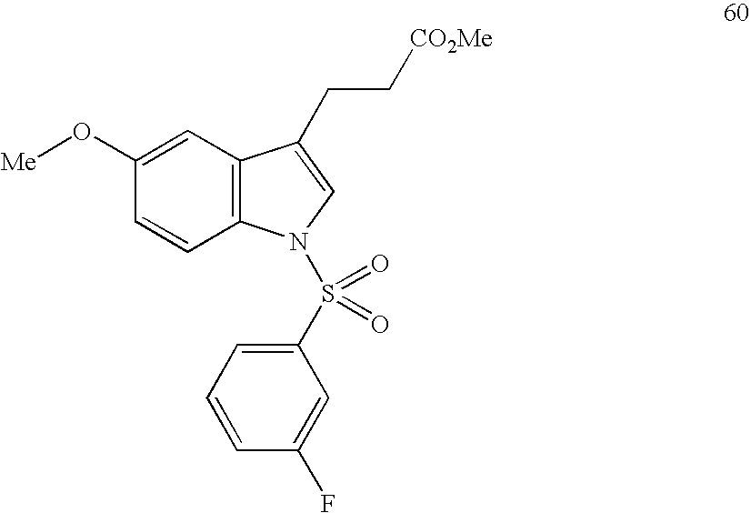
C1=C(O[Me])C=CC2=C1C(CC[CO2Me])=CN2S(=O)(=O)C1=CC=CC(F)=C1
